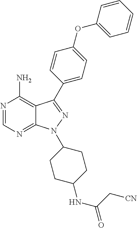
N1=CN=C2C(=C1N)C(C1=CC=C(OC3=CC=CC=C3)C=C1)=NN2C1CCC(NC(C[CN])=O)CC1
